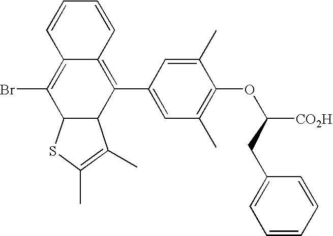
C12=C(Br)C3C(C(C4=CC(C)=C(OC([CO2H])CC5=CC=CC=C5)C(C)=C4)=C1C=CC=C2)C(C)=C(C)S3
